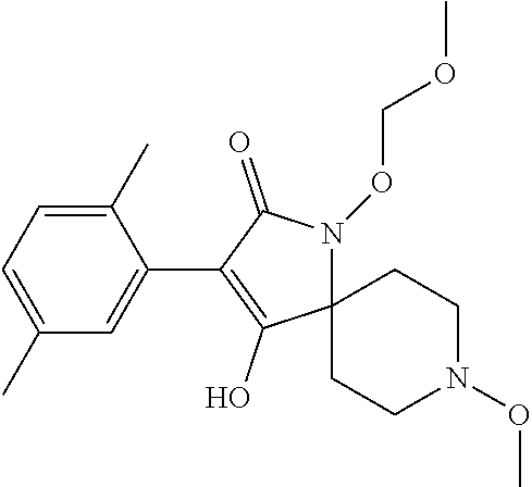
C1(C)=CC=C(C)C=C1C1=C(O)C2(N(OCOC)C1=O)CCN(OC)CC2
